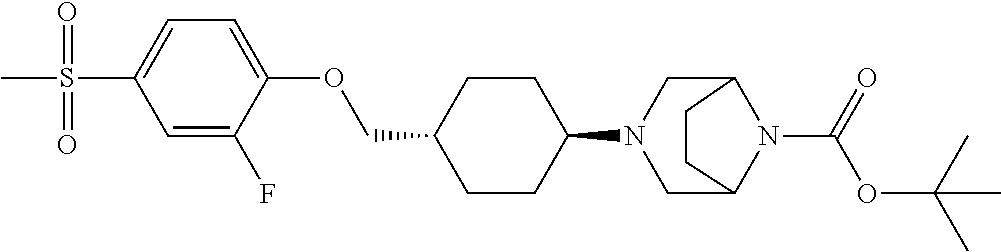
C1CC(N2CC3N(C(OC(C)(C)C)=O)C(C2)CC3)CCC1COC1=CC=C(S(=O)(=O)C)C=C1F
